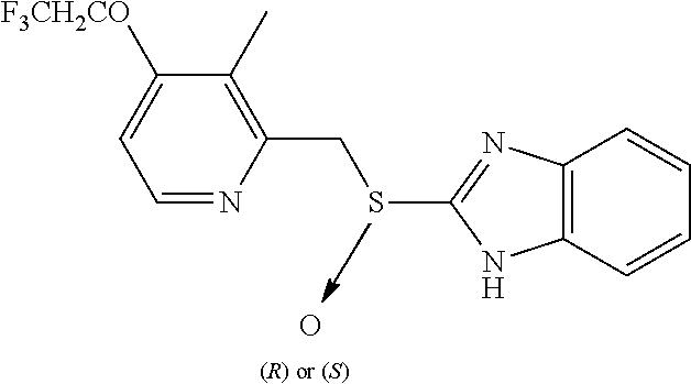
C1=NC(CSC2=NC3=C(N2)C=CC=C3)=C(C)C([F3CH2CO])=C1.O.[(R) or (S)]
